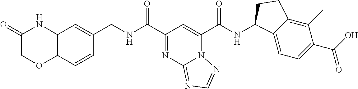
N12C(C(NC3C4=CC=C(C(O)=O)C(C)=C4CC3)=O)=CC(C(NCC3=CC4=C(C=C3)OCC(=O)N4)=O)=NC1=NC=N2
